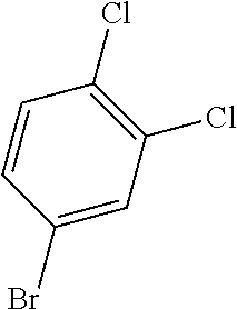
C1(Br)=CC(Cl)=C(Cl)C=C1
